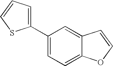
C1(C2=CC=CS2)=CC=C2C(=C1)C=CO2
